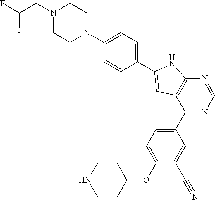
C1CNCCC1OC1=CC=C(C2=NC=NC3=C2C=C(C2=CC=C(N4CCN(CC(F)F)CC4)C=C2)N3)C=C1C#N
